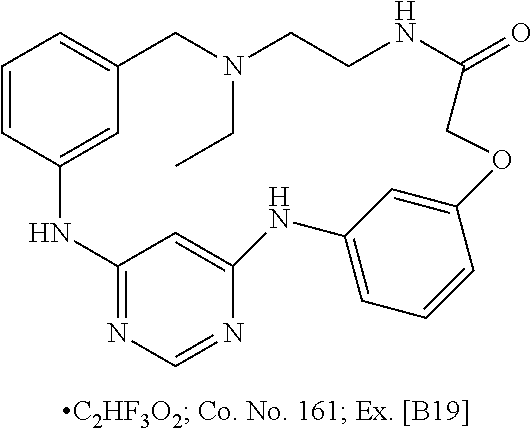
C12=NC=NC(=C1)NC1=CC=CC(=C1)OCC(=O)NCCN(CC)CC1=CC=CC(=C1)N2
